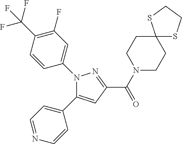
C1(C(N2CCC3(CC2)SCCS3)=O)=NN(C2=CC(F)=C(C(F)(F)F)C=C2)C(C2=CC=NC=C2)=C1
